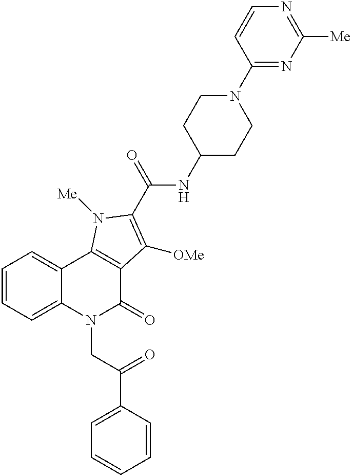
C12=CC=CC=C1C1=C(C(=O)N2CC(C2=CC=CC=C2)=O)C([OMe])=C(C(=O)NC2CCN(C3=NC([Me])=NC=C3)CC2)N1[Me]
